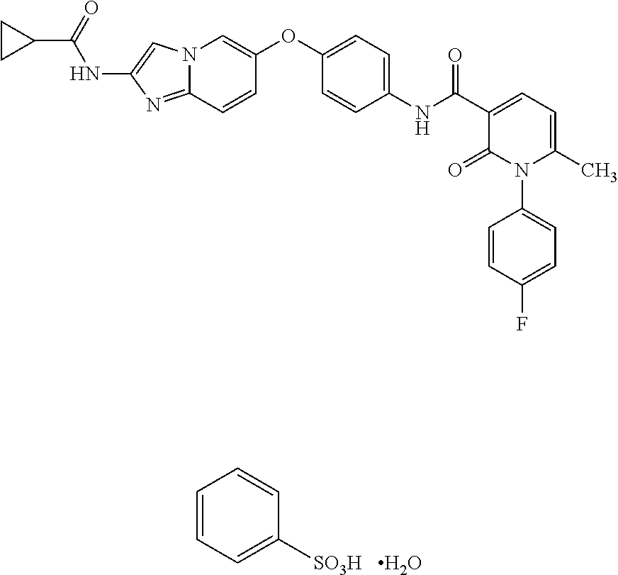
C1=CC=C([SO3H])C=C1.O.N12C(=NC(NC(C3CC3)=O)=C1)C=CC(OC1=CC=C(NC(=O)C3=CC=C(C)N(C4=CC=C(F)C=C4)C3=O)C=C1)=C2
